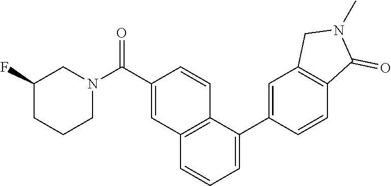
FC1CCCN(C(C2=CC3=C(C(C4=CC5=C(C(=O)N(C)C5)C=C4)=CC=C3)C=C2)=O)C1
